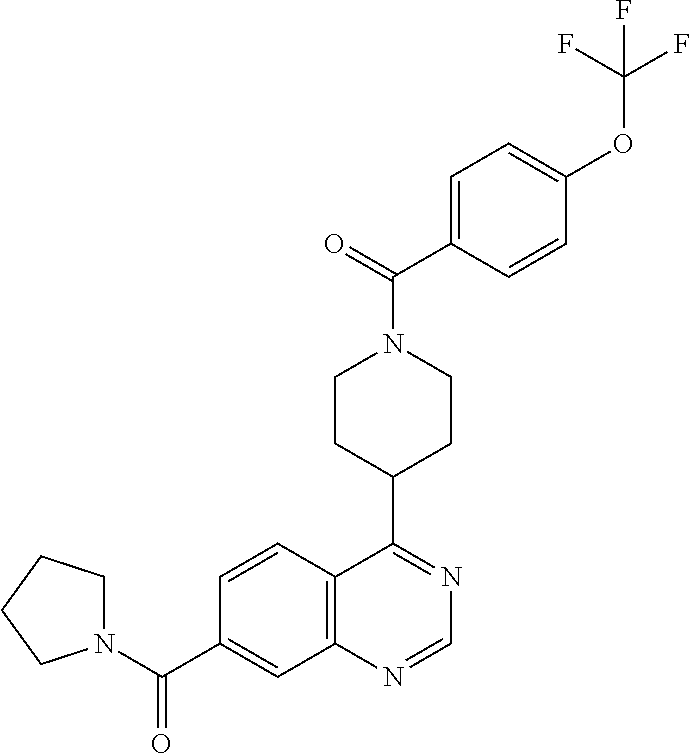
C1=CC2=C(C=C1C(N1CCCC1)=O)N=CN=C2C1CCN(C(=O)C2=CC=C(OC(F)(F)F)C=C2)CC1
